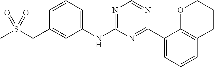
C1=CC=C(NC2=NC=NC(C3=CC=CC4=C3OCCC4)=N2)C=C1CS(C)(=O)=O
